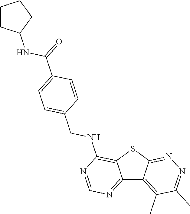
C12=NC=NC(NCC3=CC=C(C(NC4CCCC4)=O)C=C3)=C1SC1=NN=C(C)C(C)=C21
